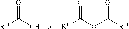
O=C(O)[R11].O=C(OC([R11])=O)[R11]
